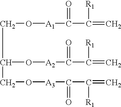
C(C(O[A2]C(=O)C([R1])=C)CO[A3]C(C(=C)[R1])=O)O[A1]C(=O)C([R1])=C
